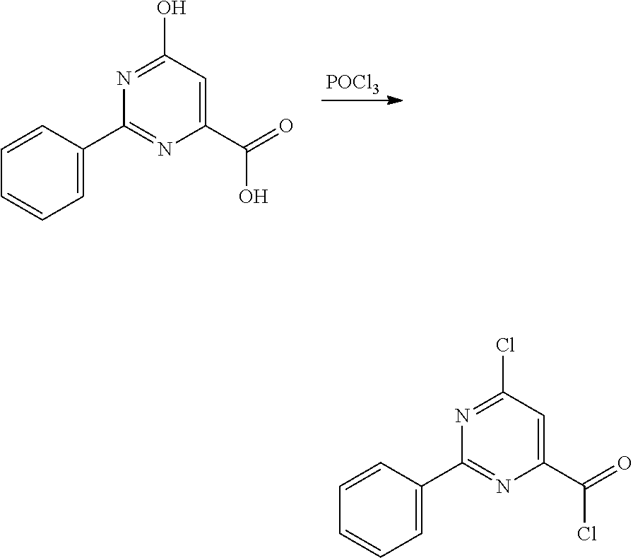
C1=CC(C2=NC(C(=O)O)=CC(O)=N2)=CC=C1.[POCl3].C1=CC(C2=NC(C(=O)Cl)=CC(Cl)=N2)=CC=C1
